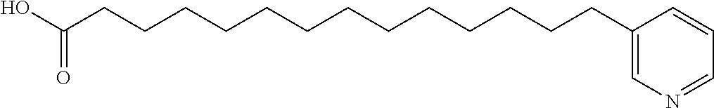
OC(CCCCCCCCCCCCCC1=CN=CC=C1)=O
